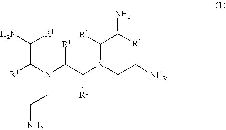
N(CCN)(C(C(N(C(C(N)[R1])[R1])CC[NH2])[R1])[R1])C(C(N)[R1])[R1]
